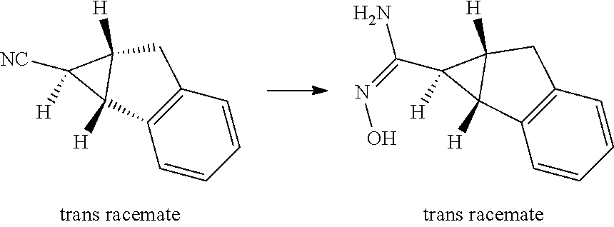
C1=CC=CC2=C1C1([H])C([H])(C2)C1([NC])[H].C1=CC=CC2=C1C1([H])C([H])(C2)C1(C(=NO)N)[H]
